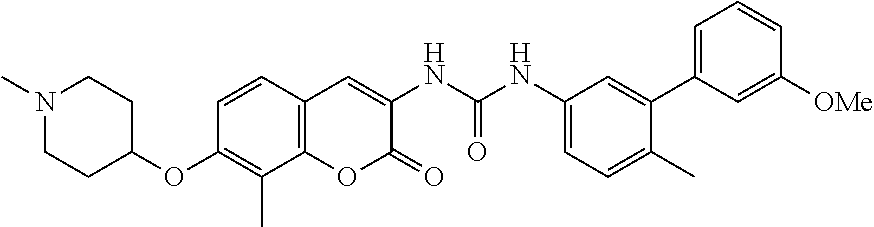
C1=C(C2=CC(NC(NC3=CC4=C(OC3=O)C(C)=C(OC3CCN(C)CC3)C=C4)=O)=CC=C2C)C=C([OMe])C=C1
